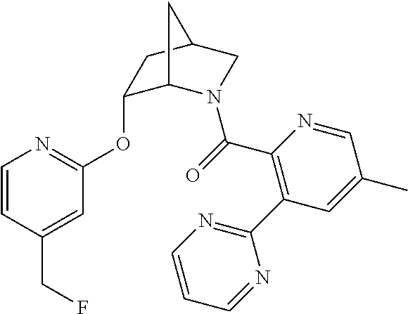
C1=CC(CF)=CC(OC2C3N(C(=O)C4=C(C5=NC=CC=N5)C=C(C)C=N4)CC(C2)C3)=N1
